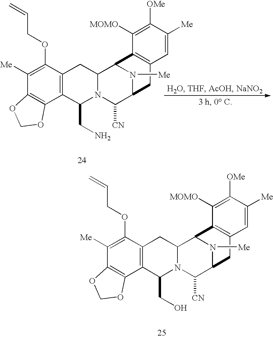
C12=C(C(OCC=C)=C([Me])C3=C1OCO3)CC1N(C2CO)C([CN])C2N([Me])C1C1=C(C2)C=C([Me])C([OMe])=C1[MOMO].C12=C(C(OCC=C)=C([Me])C3=C1OCO3)CC1N(C2CN)C([CN])C2N([Me])C1C1=C(C2)C=C([Me])C([OMe])=C1[MOMO]
